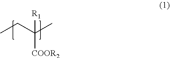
CCC(C)([COOR2])[R1]
